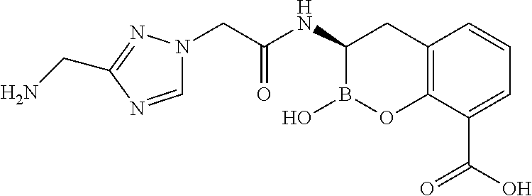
C1=NC(CN)=NN1CC(NC1B(O)OC2=C(C1)C=CC=C2C(O)=O)=O
